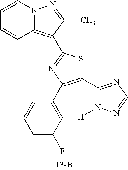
C1=CN2C(=C(C3=NC(C4=CC(F)=CC=C4)=C(C4=NC=NN4[H])S3)C(C)=N2)C=C1
